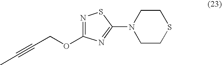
N1(C2=NC(OCC#CC)=NS2)CCSCC1
